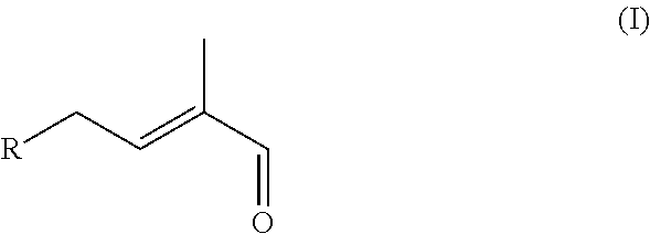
[R]CC=C(C=O)C
